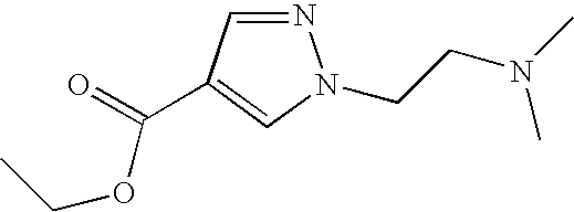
N1=CC(C(=O)OCC)=CN1CCN(C)C
